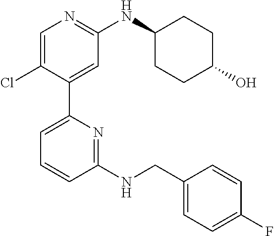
C1=C(Cl)C(C2=CC=CC(NCC3=CC=C(F)C=C3)=N2)=CC(NC2CCC(O)CC2)=N1
